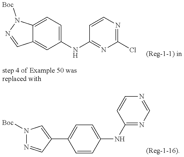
ClC1=NC=CC(NC2=CC=C3C(=C2)C=NN3[Boc])=N1.N1([Boc])N=CC(C2=CC=C(NC3=NC=NC=C3)C=C2)=C1
